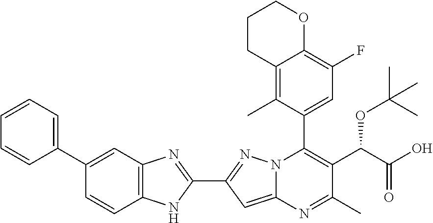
C1=C(C2=CC=CC=C2)C=CC2=C1N=C(C1=NN3C(C4=CC(F)=C5C(=C4C)CCCO5)=C(C(C(O)=O)OC(C)(C)C)C(C)=NC3=C1)N2
